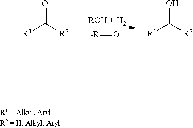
[-R]=O.[R1]C([R2])=O.[R1]C([R2])O
